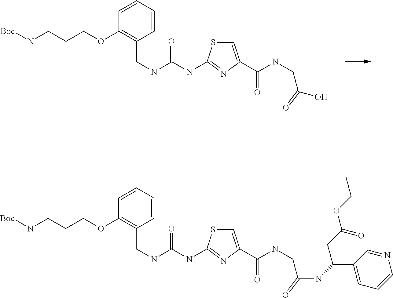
C1=CC=CC(CNC(NC2=NC(C(NCC(=O)O)=O)=CS2)=O)=C1OCCCN[Boc].C1=CC=CC(CNC(NC2=NC(C(NCC(NC(C3=CC=CN=C3)CC(OCC)=O)=O)=O)=CS2)=O)=C1OCCCN[Boc]
